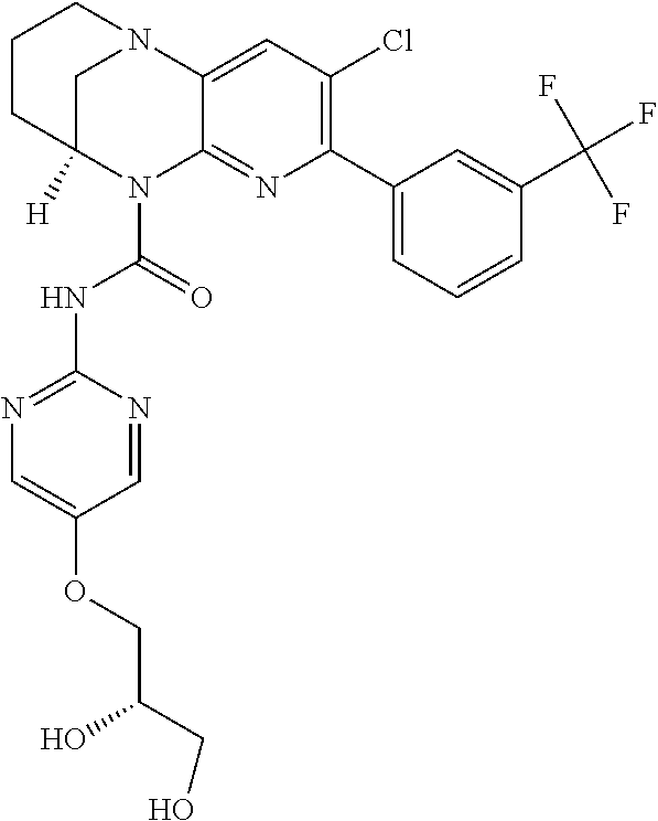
C1CC2([H])CN(C1)C1=CC(Cl)=C(C3=CC=CC(C(F)(F)F)=C3)N=C1N2C(=O)NC1=NC=C(OCC(CO)O)C=N1
